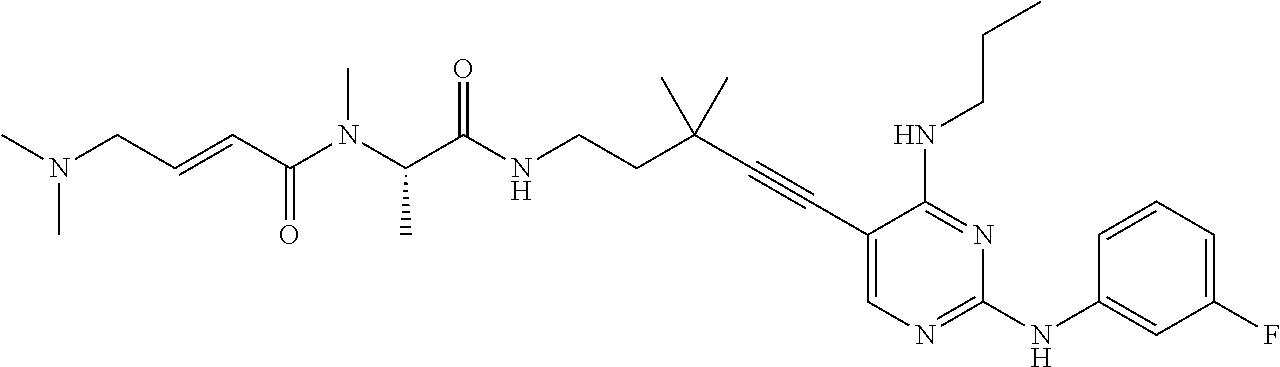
C1(C#CC(CCNC(C(N(C(C=CCN(C)C)=O)C)C)=O)(C)C)=CN=C(NC2=CC(F)=CC=C2)N=C1NCCC
